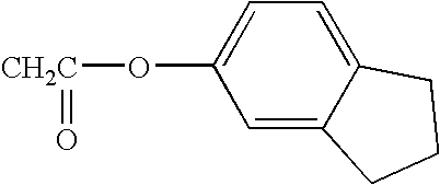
O([CH2C]=O)C1=CC=C2C(=C1)CCC2
